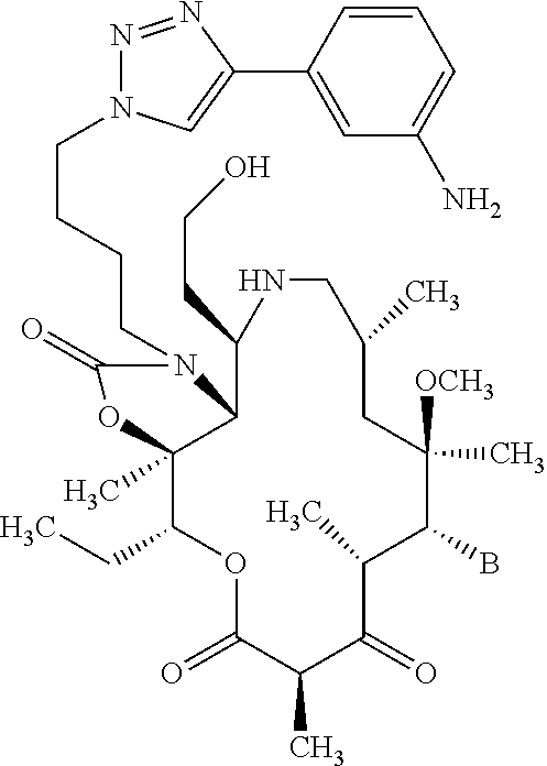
O1C(=O)C(C)C(=O)C(C)C(B)C([OCH3])(C)CC(C)CNC(CCO)C2C(C)(C1CC)OC(=O)N2CCCCN1N=NC(C2=CC(N)=CC=C2)=C1
